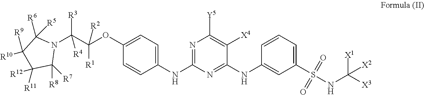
N1=C(NC2=CC=C(OC(C(N3C([R6])([R5])C([R10])([R9])C([R11])([R12])C3([R8])[R7])([R3])[R4])([R1])[R2])C=C2)N=C(NC2=CC(S(NC([X3])([X1])[X2])(=O)=O)=CC=C2)C([X4])=C1[Y5]
